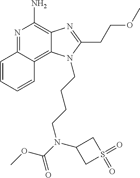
N1=C2C(=C3C(=C1N)N=C(CCOC)N3CCCCN(C(=O)OC)C1CS(=O)(=O)C1)C=CC=C2
